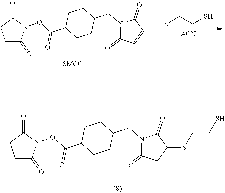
C1C(=O)N(OC(C2CCC(CN3C(=O)C=CC3=O)CC2)=O)C(=O)C1.SCCS.[ACN].C1C(=O)N(OC(C2CCC(CN3C(=O)CC(SCCS)C3=O)CC2)=O)C(=O)C1
